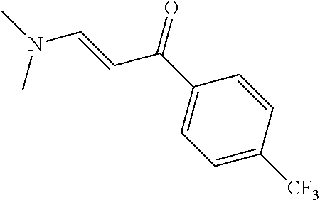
C1(C(C=CN(C)C)=O)=CC=C([CF3])C=C1
